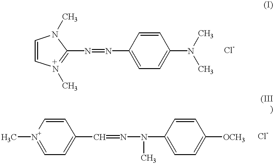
C1(N=NC2=CC=C(N(C)C)C=C2)=[N+](C)C=CN1C.C[N+]1=CC=C(C=NN(C2=CC=C([OCH3])C=C2)C)C=C1
